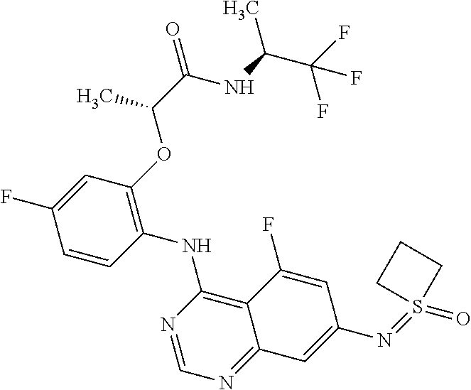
C1=CC(NC2=C3C(=NC=N2)C=C(N=S2(=O)CCC2)C=C3F)=C(OC(C(NC(C(F)(F)F)C)=O)C)C=C1F
